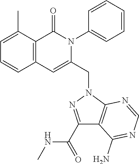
C1=C(C)C2=C(C=C1)C=C(CN1N=C(C(NC)=O)C3=C1N=CN=C3N)N(C1=CC=CC=C1)C2=O
